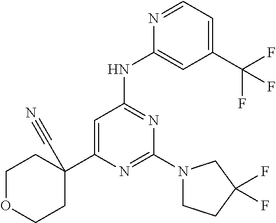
C1=C(C2(C#N)CCOCC2)N=C(N2CCC(F)(F)C2)N=C1NC1=CC(C(F)(F)F)=CC=N1
